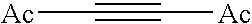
[Ac]C#C[Ac]
